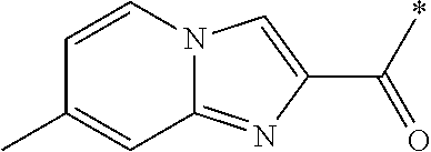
C1=CN2C(=NC(C(=O)*)=C2)C=C1C
